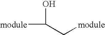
[module]C(O)C[module]
